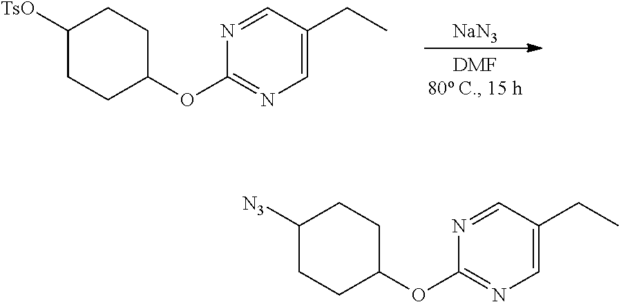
[NaN3].C1([TsO])CCC(OC2=NC=C(CC)C=N2)CC1.C1([N3])CCC(OC2=NC=C(CC)C=N2)CC1
